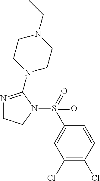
C1(Cl)=C(Cl)C=CC(S(N2CCN=C2N2CCN(CC)CC2)(=O)=O)=C1
